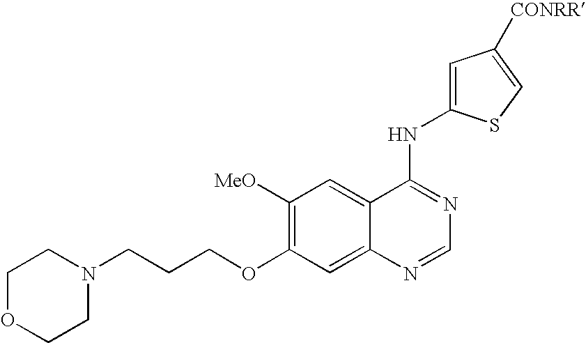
C1([MeO])=C(OCCCN2CCOCC2)C=C2C(=C1)C(NC1=CC([CONRR])=CS1)=NC=N2
